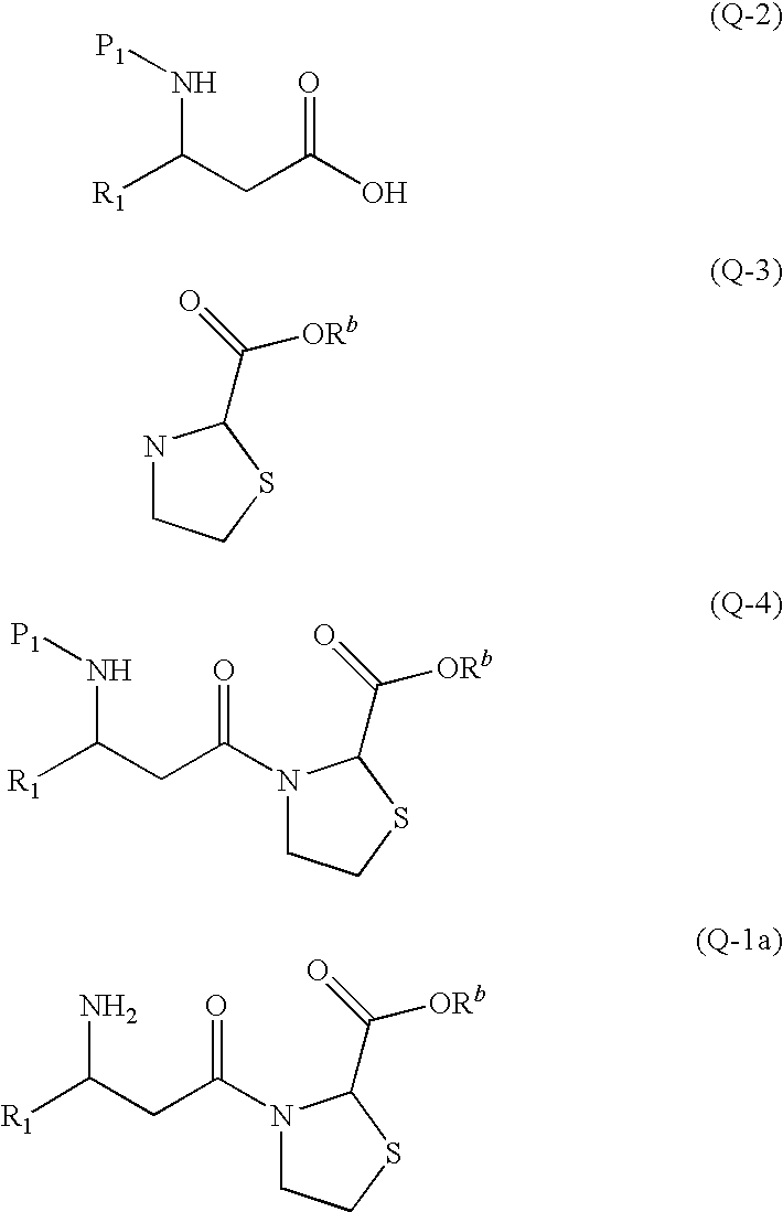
[R1]C(CC(O)=O)N[P1].N1CCSC1C(=O)[ORb].N1(C(CC([R1])N[P1])=O)CCSC1C(=O)[ORb].N1(C(CC([R1])N)=O)CCSC1C(=O)[ORb]
